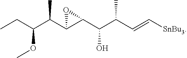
[SnBu3]C=CC(C(C1C(C(C(CC)OC)C)O1)O)C
